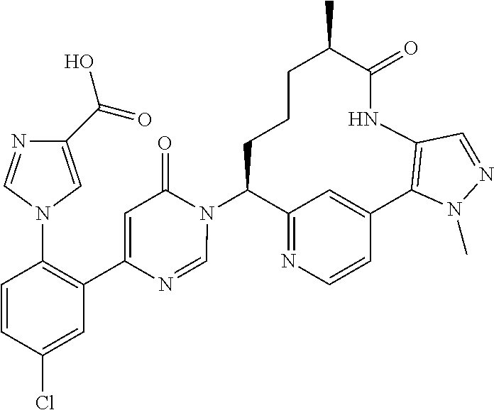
C12=NC=CC(=C1)C1=C(NC(=O)C(C)CCCC2N2C(=O)C=C(C3=C(N4C=C(C(=O)O)N=C4)C=CC(Cl)=C3)N=C2)C=NN1C
